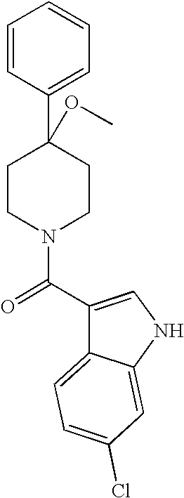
C1(C(=O)N2CCC(C3=CC=CC=C3)(OC)CC2)=CNC2=CC(Cl)=CC=C12
